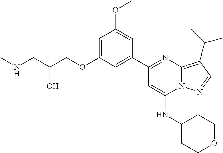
C1=C(OCC(CNC)O)C=C(C2=NC3=C(C(C)C)C=NN3C(NC3CCOCC3)=C2)C=C1OC
